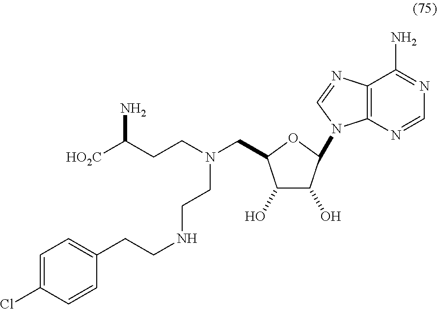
C1=C(Cl)C=CC(CCNCCN(CC2C(O)C(O)C(N3C4=C(C(N)=NC=N4)N=C3)O2)CCC([HO2C])N)=C1
